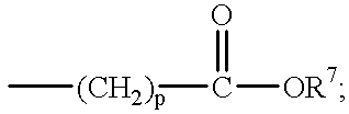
C[(CH2)p]C([OR7])=O
